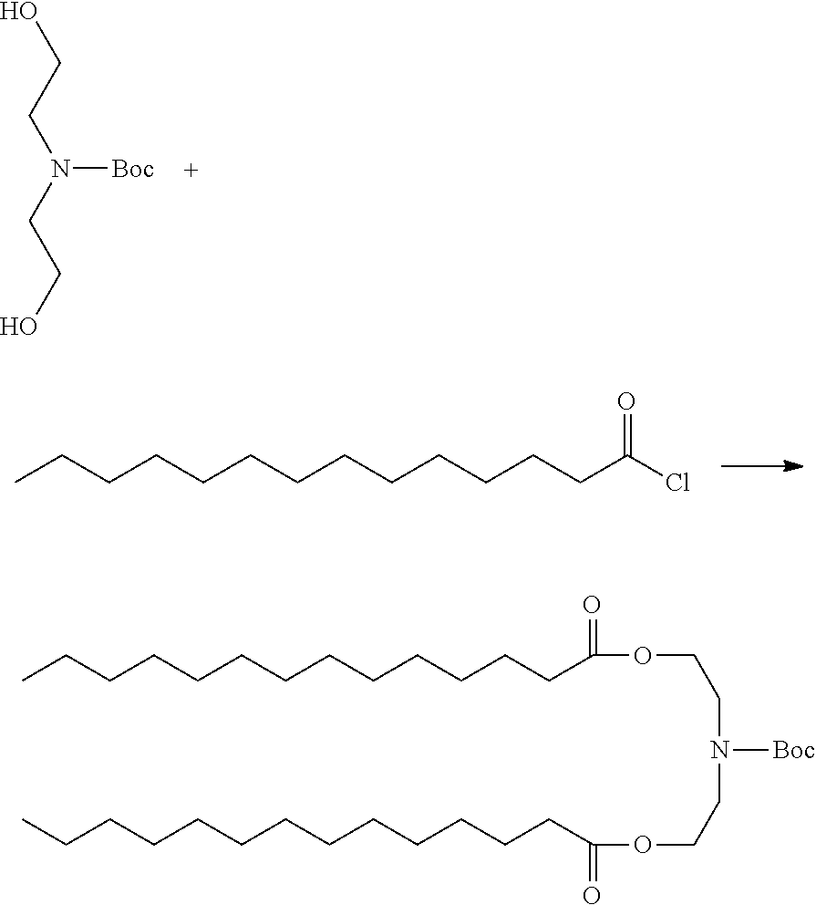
CCCCCCCCCCCCCC(Cl)=O.OCCN(CCO)[Boc].CCCCCCCCCCCCCC(OCCN(CCOC(CCCCCCCCCCCCC)=O)[Boc])=O
